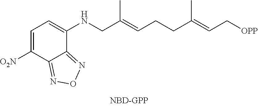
C1=C([O2N])C2=NON=C2C(NCC(=CCCC(=CC[OPP])C)C)=C1
